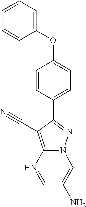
C1=CC(C2=NN3C(=C2C#N)N=CC(N)=C3)=CC=C1OC1=CC=CC=C1
